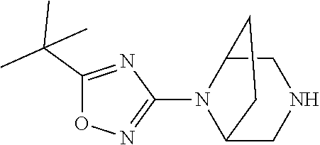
C1(C(C)(C)C)=NC(N2C3CNCC2CC3)=NO1
